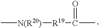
[N(R20)]([R19]C(C)=O)C
